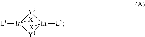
[Y2]1[In]([L2])([X])[Y1][In]1([L1])[X]
